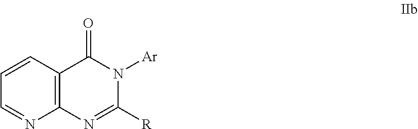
C12=C(N=C([R])N([Ar])C1=O)N=CC=C2
